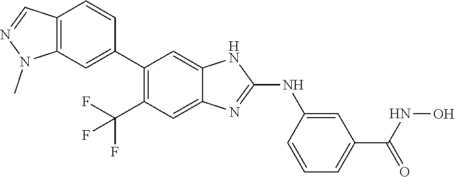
C12=C(C=C(C3=C(C(F)(F)F)C=C4C(=C3)NC(NC3=CC(C(NO)=O)=CC=C3)=N4)C=C1)N(C)N=C2
